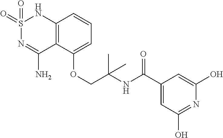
C12=C(C(OCC(NC(C3=CC(O)=NC(O)=C3)=O)(C)C)=CC=C1)C(N)=NS(=O)(=O)N2
